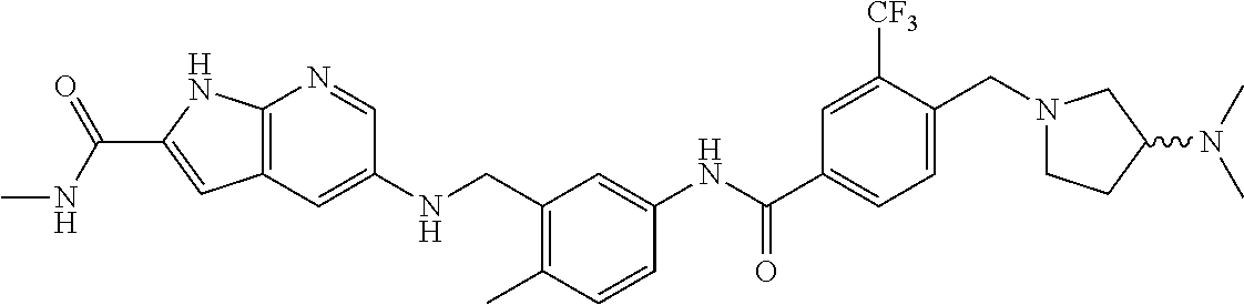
C12=C(C=C(NCC3=C(C)C=CC(NC(C4=CC=C(CN5CCC(N(C)C)C5)C([CF3])=C4)=O)=C3)C=N1)C=C(C(=O)NC)N2
